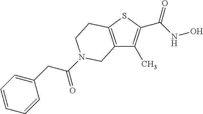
C12=C(SC(C(NO)=O)=C1C)CCN(C(=O)CC1=CC=CC=C1)C2
